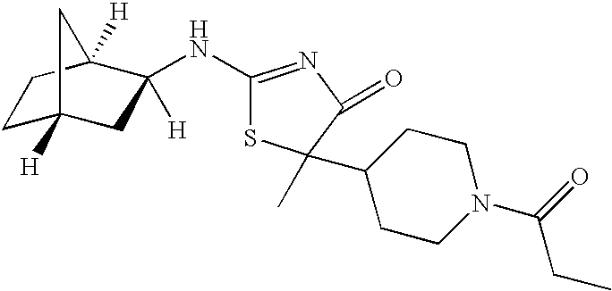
C1C2([H])CC([H])(NC3=NC(=O)C(C)(C4CCN(C(=O)CC)CC4)S3)C([H])(C1)C2
